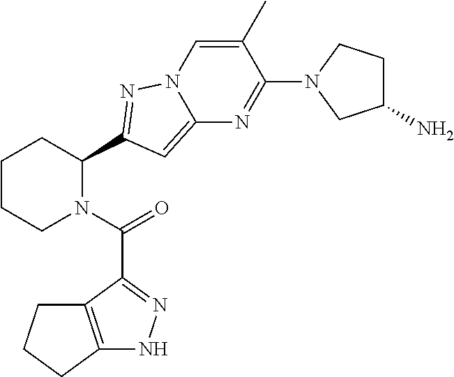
C1CCN(C(=O)C2=NNC3=C2CCC3)C(C2=NN3C=C(C)C(N4CC(N)CC4)=NC3=C2)C1
